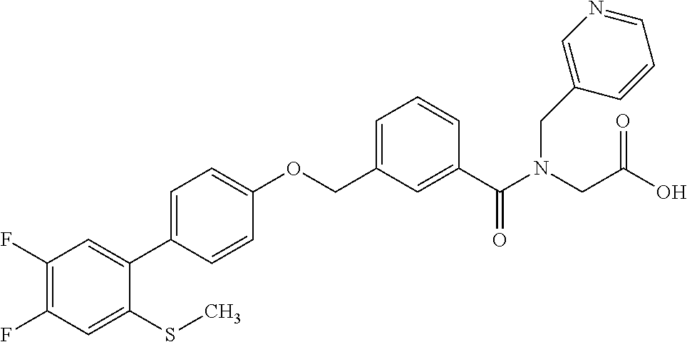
C1(F)=C(F)C=C(SC)C(C2=CC=C(OCC3=CC=CC(C(N(CC(O)=O)CC4=CN=CC=C4)=O)=C3)C=C2)=C1
